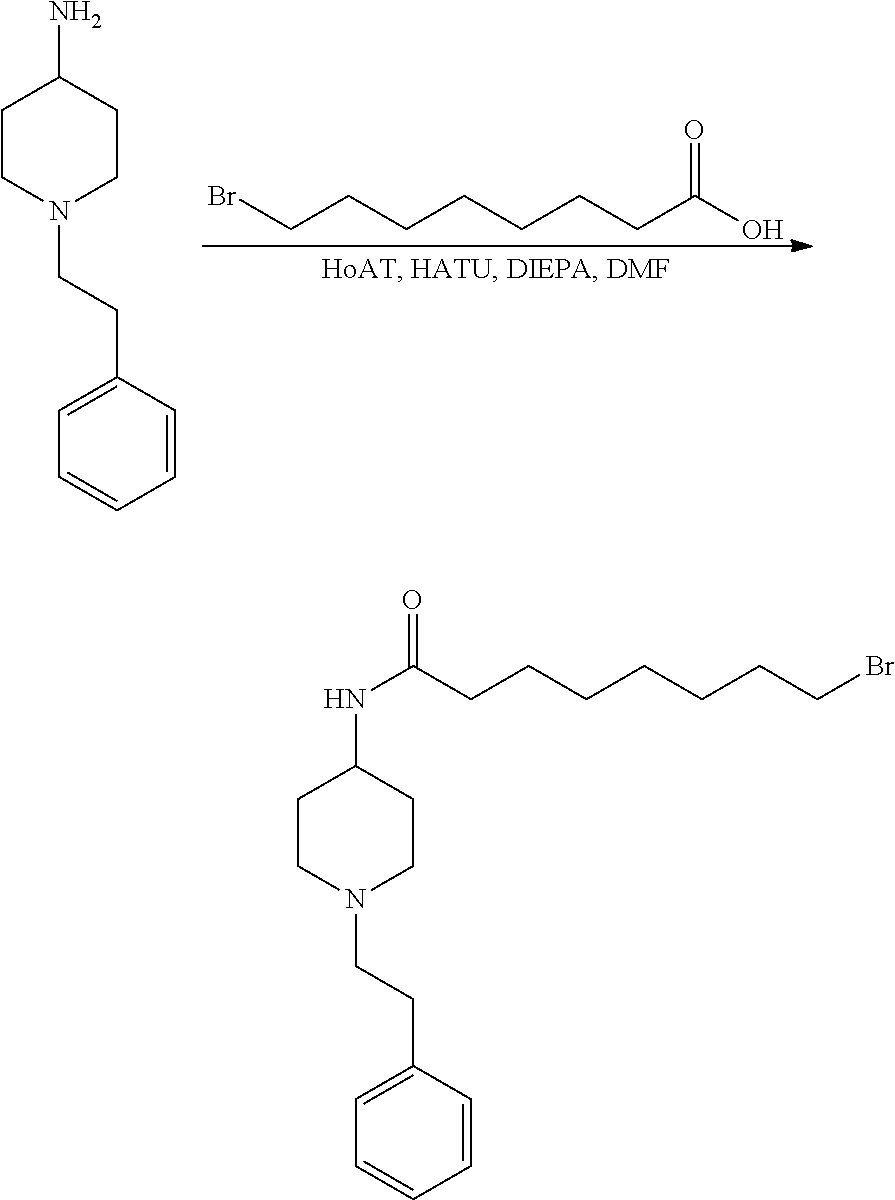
BrCCCCCCCC(O)=O.N1(CCC2=CC=CC=C2)CCC(N)CC1.N1(CCC2=CC=CC=C2)CCC(NC(CCCCCCCBr)=O)CC1
